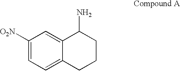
C1([O2N])=CC=C2C(=C1)C(N)CCC2
